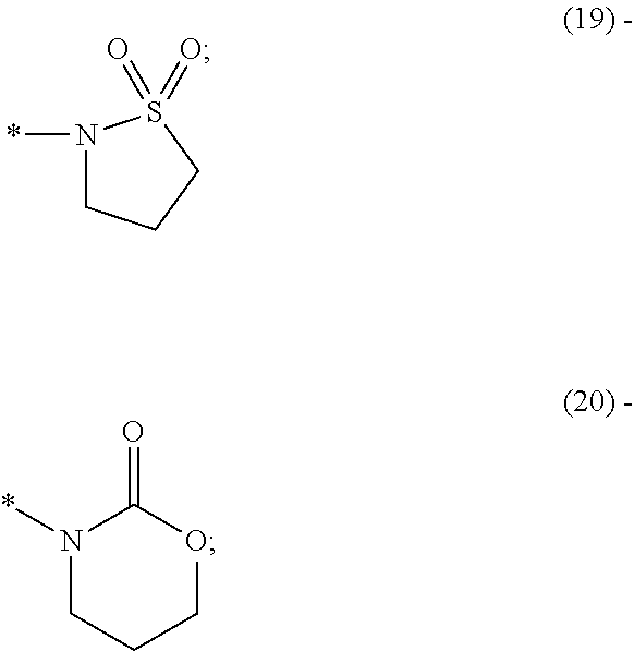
N1(*)CCCS1(=O)=O.N1(*)CCCOC1=O
